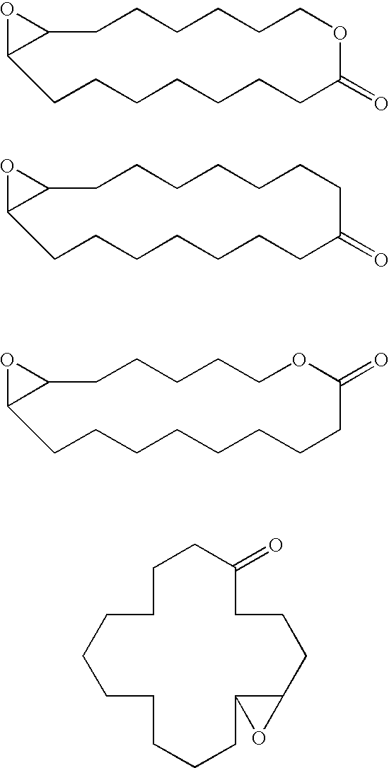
O1C2C1CCCCCCOC(=O)CCCCCCC2.O1C2C1CCCCCCCC(=O)CCCCCCC2.O1C2C1CCCCCOC(=O)CCCCCCCC2.C1CCC(=O)CCCC2C(CCCCCCC1)O2
